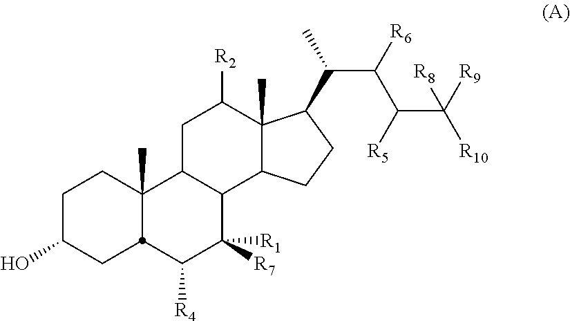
C1C(O)CC2C(C)(C1)C1C(C([R7])([R1])C2[R4])C2C(C)(C([R2])C1)C(C(C(C(C([R10])([R9])[R8])[R5])[R6])C)CC2
